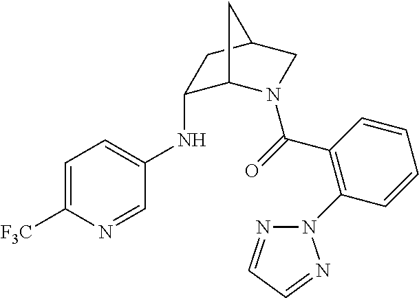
C1=C([F3C])N=CC(NC2C3N(C(=O)C4=C(N5N=CC=N5)C=CC=C4)CC(C2)C3)=C1
